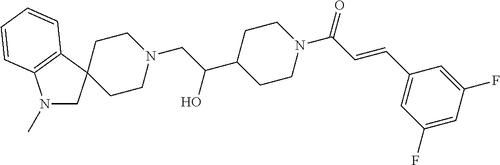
C1CN(CC(C2CCN(C(C=CC3=CC(F)=CC(F)=C3)=O)CC2)O)CCC12CN(C)C1=C2C=CC=C1
